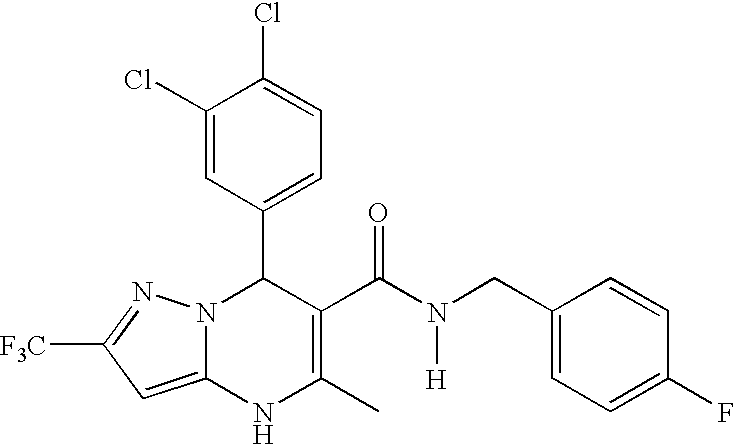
C1(Cl)=CC(C2N3C(=CC([F3C])=N3)NC(C)=C2C(N([H])CC2=CC=C(F)C=C2)=O)=CC=C1Cl
